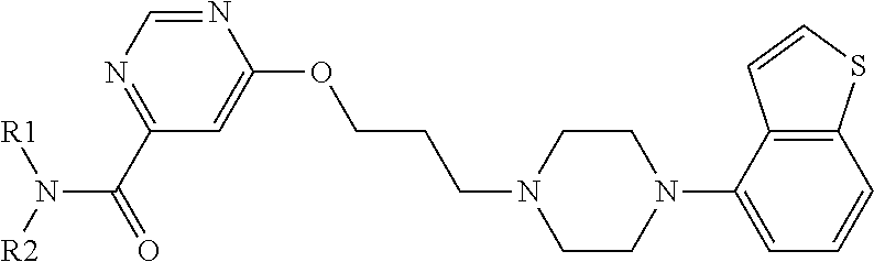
N(C(C1=NC=NC(OCCCN2CCN(C3=CC=CC4=C3C=CS4)CC2)=C1)=O)([R2])[R1]
